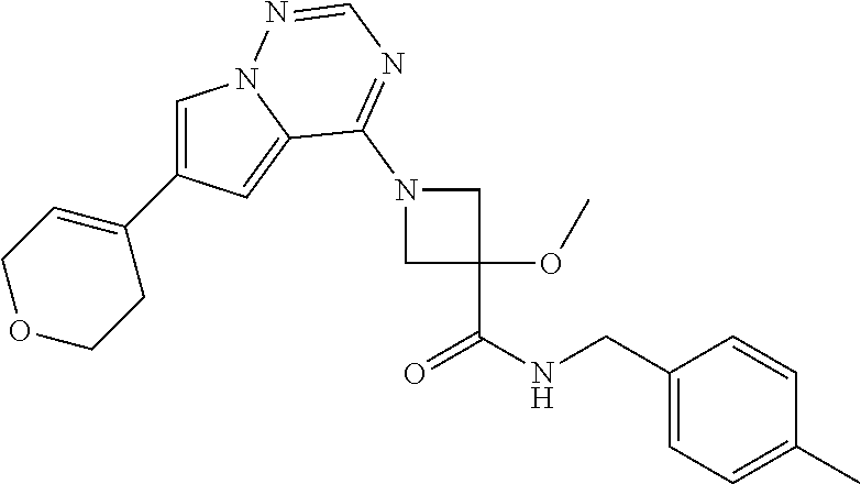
C1=C(C2=CCOCC2)C=C2N1N=CN=C2N1CC(C(NCC2=CC=C(C)C=C2)=O)(OC)C1
